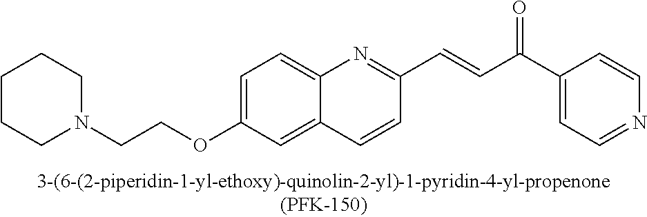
C1=C(OCCN2CCCCC2)C=C2C(=C1)N=C(C=CC(C1=CC=NC=C1)=O)C=C2
